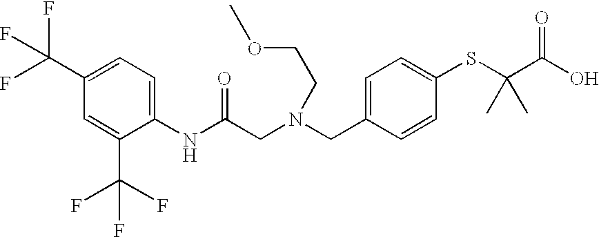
C1(C(F)(F)F)=CC=C(NC(CN(CC2=CC=C(SC(C(O)=O)(C)C)C=C2)CCOC)=O)C(C(F)(F)F)=C1
